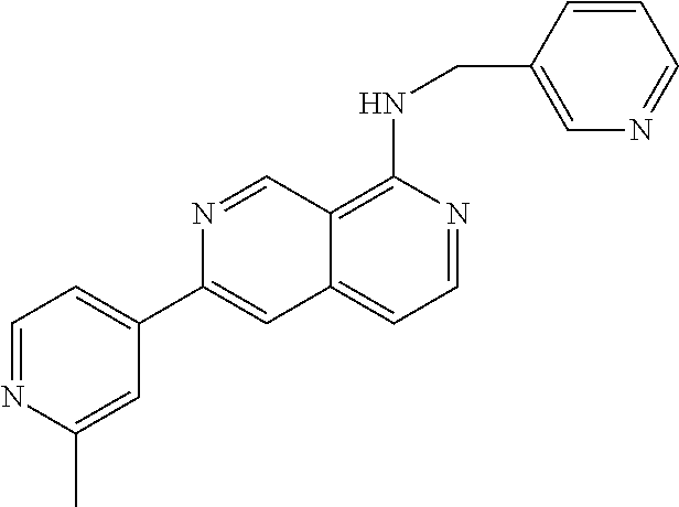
C1=CC(CNC2=C3C(=CC=N2)C=C(C2=CC=NC(C)=C2)N=C3)=CN=C1
